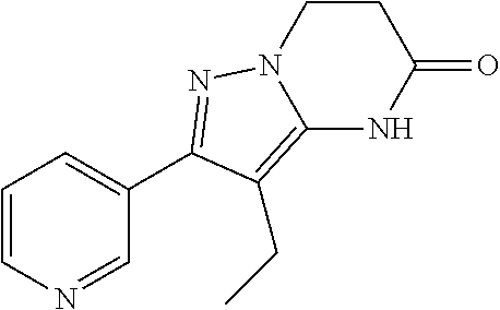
C1CC(=O)NC2=C(CC)C(C3=CC=CN=C3)=NN12
